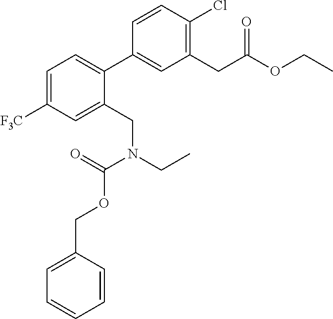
C1=C([F3C])C=C(CN(CC)C(=O)OCC2=CC=CC=C2)C(C2=CC(CC(=O)OCC)=C(Cl)C=C2)=C1
